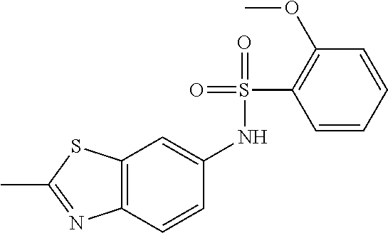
C1(OC)=C(S(=O)(=O)NC2=CC3=C(C=C2)N=C(C)S3)C=CC=C1
